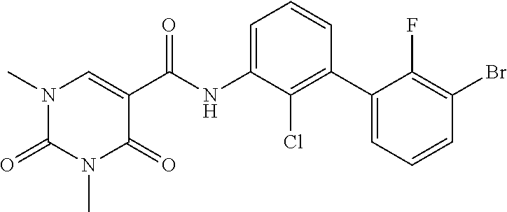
N1(C)C(=O)N(C)C=C(C(=O)NC2=CC=CC(C3=CC=CC(Br)=C3F)=C2Cl)C1=O
